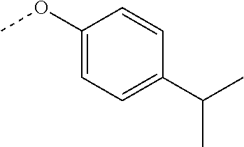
C1(OC)=CC=C(C(C)C)C=C1
